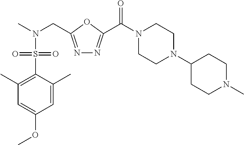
C1(C)=C(S(N(C)CC2=NN=C(C(N3CCN(C4CCN(C)CC4)CC3)=O)O2)(=O)=O)C(C)=CC(OC)=C1
